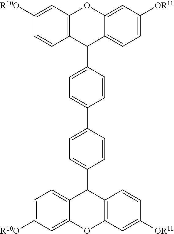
C12=C(C=C([R10O])C=C1)OC1=CC([OR11])=CC=C1C2C1=CC=C(C2=CC=C(C3C4=C(C=C([OR11])C=C4)OC4=CC([R10O])=CC=C34)C=C2)C=C1
